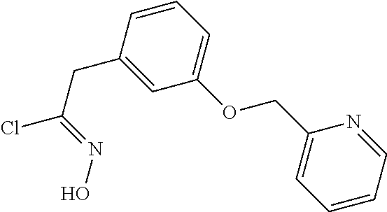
C1=CC(CC(Cl)=NO)=CC(OCC2=CC=CC=N2)=C1
